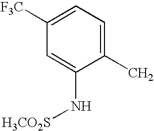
C1=C([F3C])C=C(N[H3CO2S])C(C)=C1
